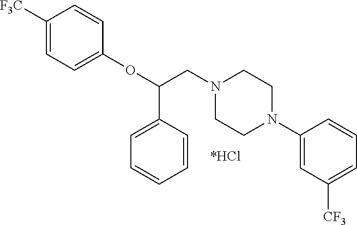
C1([F3C])=CC=C(OC(CN2CCN(C3=CC([CF3])=CC=C3)CC2)C2=CC=CC=C2)C=C1
